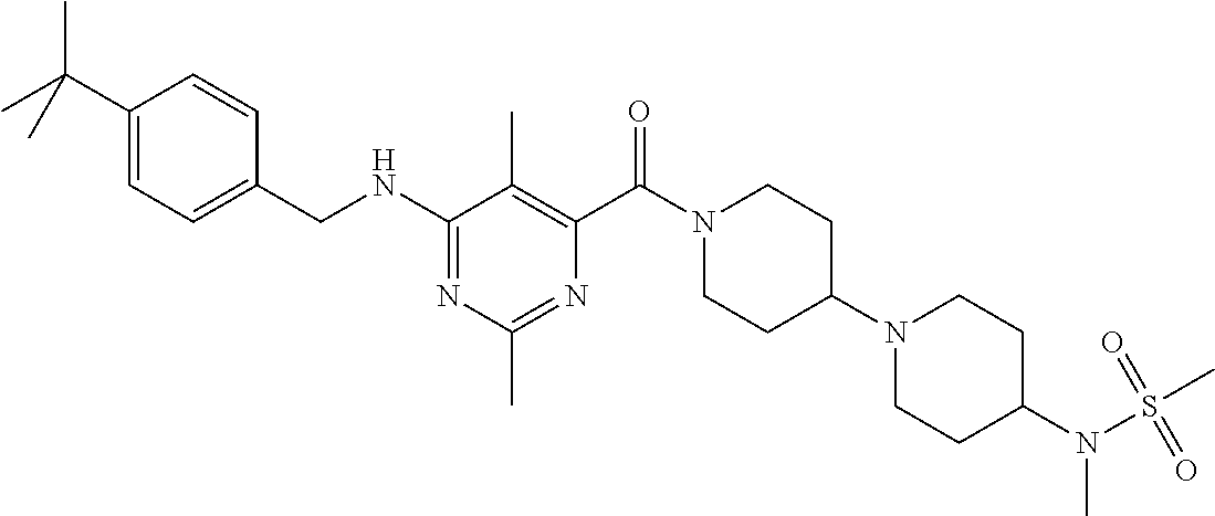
C1(NCC2=CC=C(C(C)(C)C)C=C2)=NC(C)=NC(C(=O)N2CCC(N3CCC(N(S(C)(=O)=O)C)CC3)CC2)=C1C
